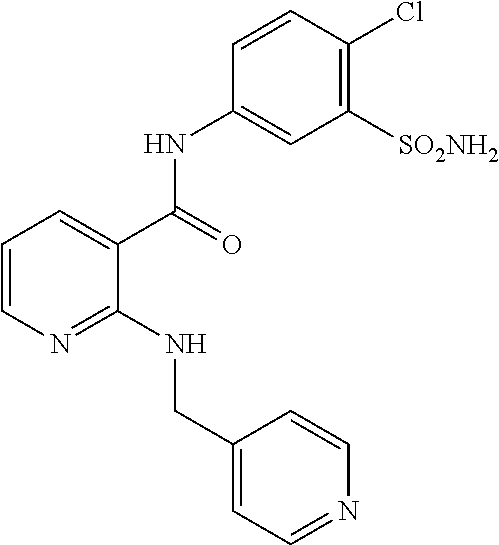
C(=O)(NC1=CC([SO2NH2])=C(Cl)C=C1)C1=CC=CN=C1NCC1=CC=NC=C1
